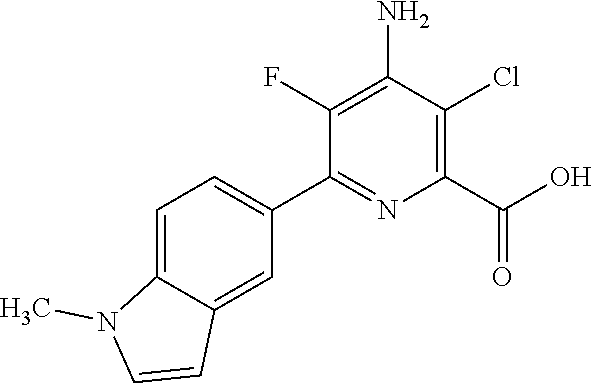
C1=C2C(=CC(C3=NC(C(O)=O)=C(Cl)C(N)=C3F)=C1)C=CN2C
